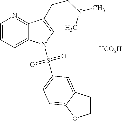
[HCO2H].C1=CC=C2C(=N1)C(CCN(C)C)=CN2S(=O)(=O)C1=CC=C2C(=C1)CCO2
